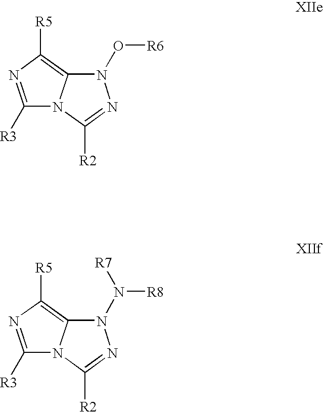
N1(O[R6])C2=C([R5])N=C([R3])N2C([R2])=N1.N1(N([R8])[R7])C2=C([R5])N=C([R3])N2C([R2])=N1
